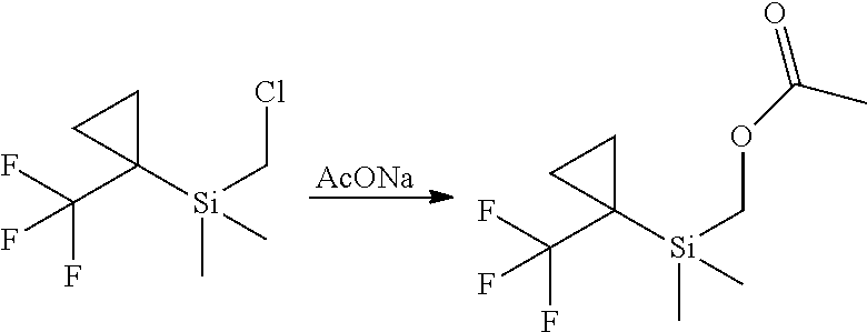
[AcONa].C(C1([Si](C)(C)CCl)CC1)(F)(F)F.C(C1([Si](C)(C)COC(=O)C)CC1)(F)(F)F
